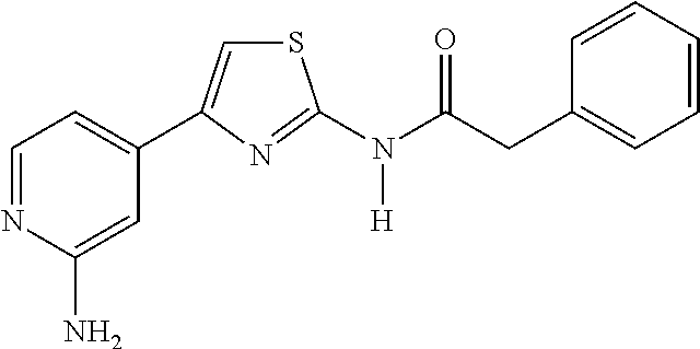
C1=NC(N)=CC(C2=CSC(N(C(CC3=CC=CC=C3)=O)[H])=N2)=C1
